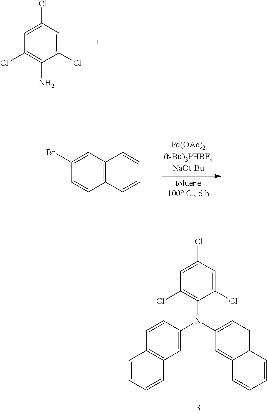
C1(Cl)=C(N)C(Cl)=CC(Cl)=C1.C1=CC2=C(C=C1Br)C=CC=C2.C1(Cl)=C(N(C2=CC=C3C(=C2)C=CC=C3)C2=CC3=C(C=C2)C=CC=C3)C(Cl)=CC(Cl)=C1
